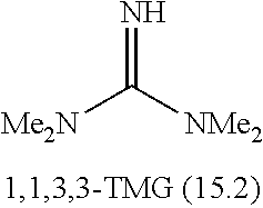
N=C([NMe2])[Me2N]
